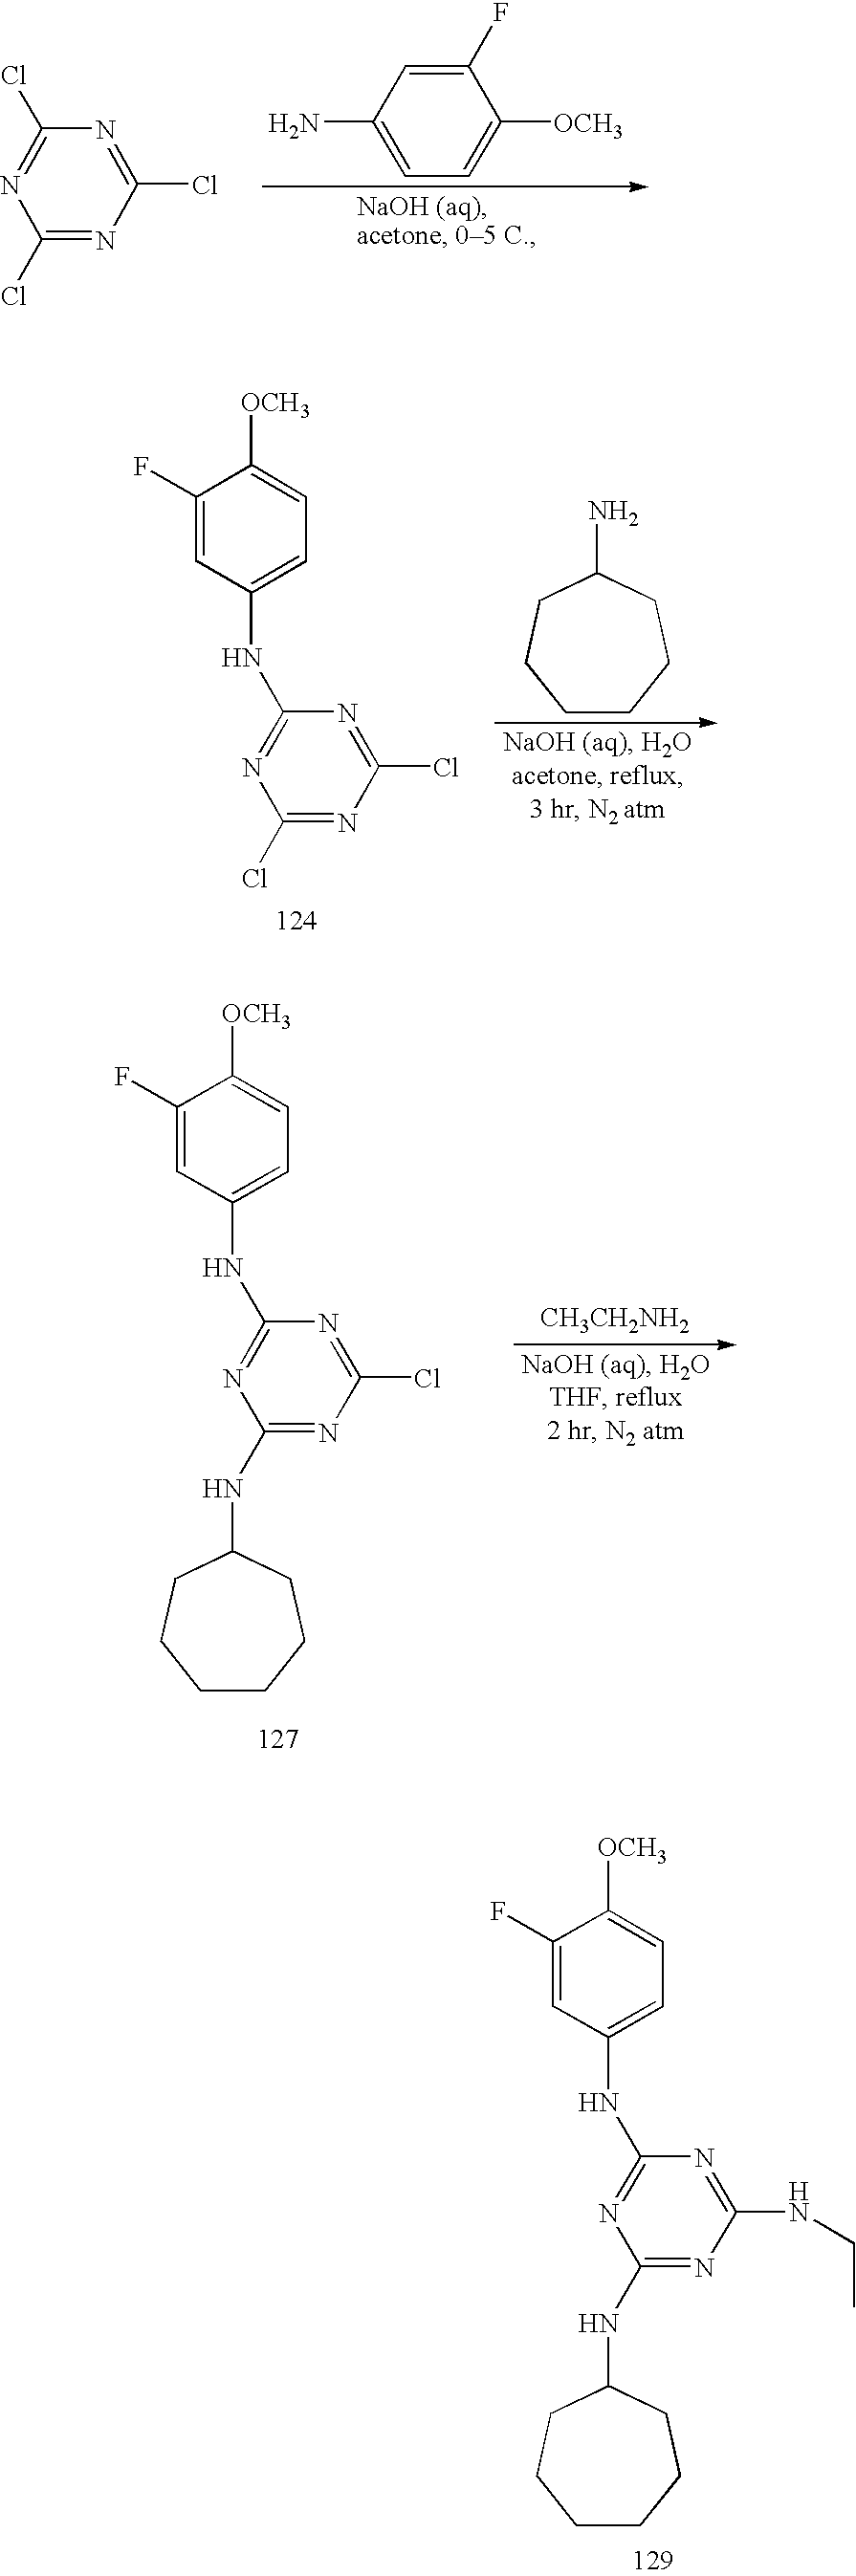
C1(NC2=CC=C([OCH3])C(F)=C2)=NC(NC2CCCCCC2)=NC(NCC)=N1.C1=C(F)C([OCH3])=CC=C1N.C1(Cl)=NC(Cl)=NC(Cl)=N1.C1(NC2=CC=C([OCH3])C(F)=C2)=NC(Cl)=NC(Cl)=N1.C1CCCC(N)CC1.C1(NC2=CC=C([OCH3])C(F)=C2)=NC(NC2CCCCCC2)=NC(Cl)=N1.[CH3CH2NH2]
